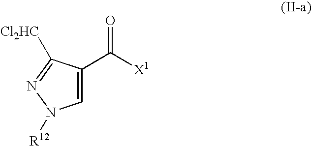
C1=C(C([X1])=O)C([Cl2HC])=NN1[R12]
